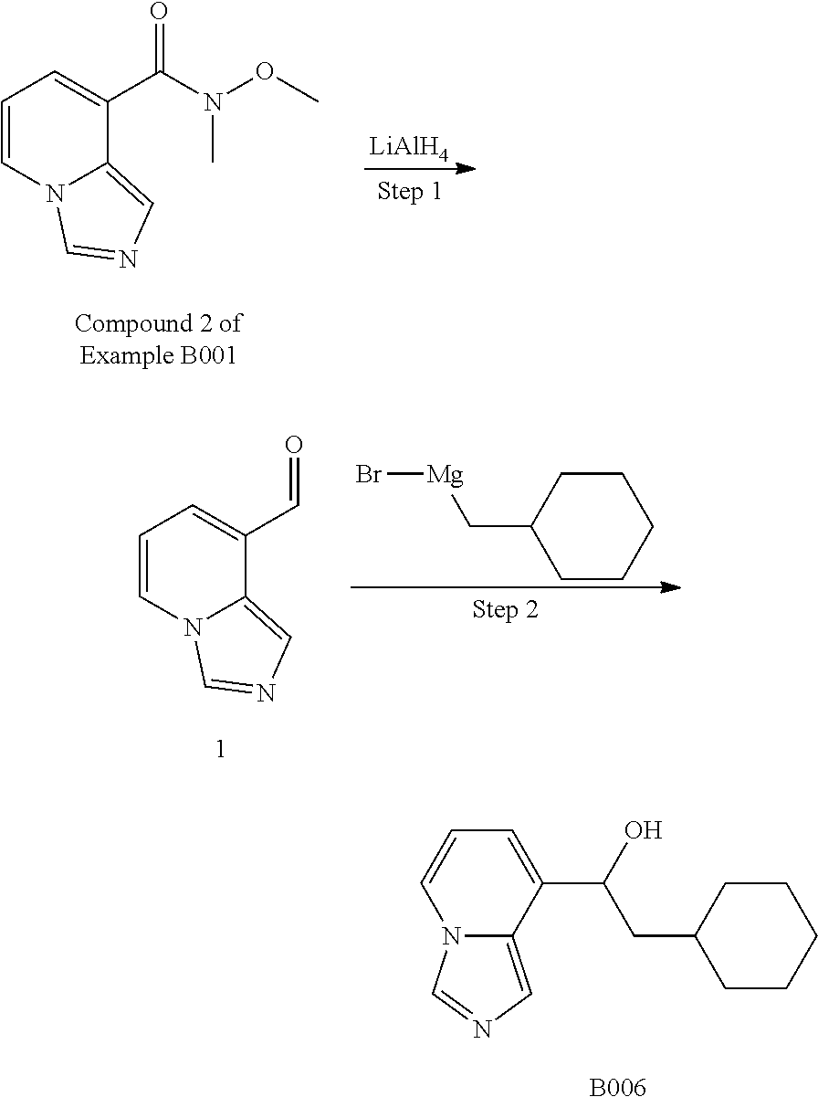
C1=CN2C(=CN=C2)C(C(N(OC)C)=O)=C1.[LiAlH4].C1=CN2C(=CN=C2)C(C=O)=C1.C1CCCCC1C[Mg]Br.C1(C(CC2CCCCC2)O)=CC=CN2C1=CN=C2.[B006]
